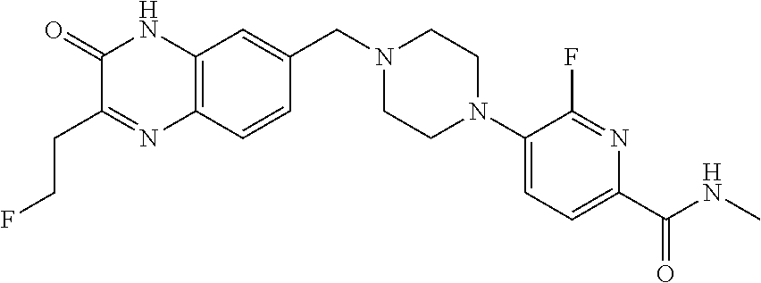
C1(=O)C(CCF)=NC2=C(N1)C=C(CN1CCN(C3=CC=C(C(NC)=O)N=C3F)CC1)C=C2
